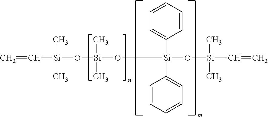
C([Si](O[Si](O[Si](O[Si](C=C)(C)C)(C1=CC=CC=C1)C1=CC=CC=C1)(C)C)(C)C)=C
